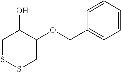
C1SSCC(OCC2=CC=CC=C2)C1O
